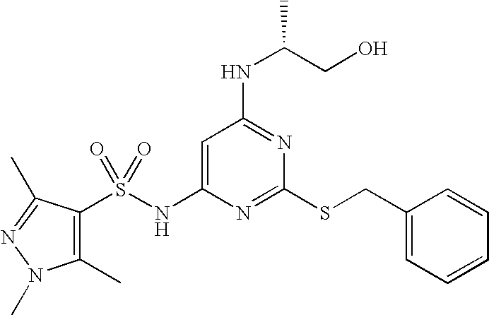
C1=C(NS(C2=C(C)N(C)N=C2C)(=O)=O)N=C(SCC2=CC=CC=C2)N=C1NC(CO)C
